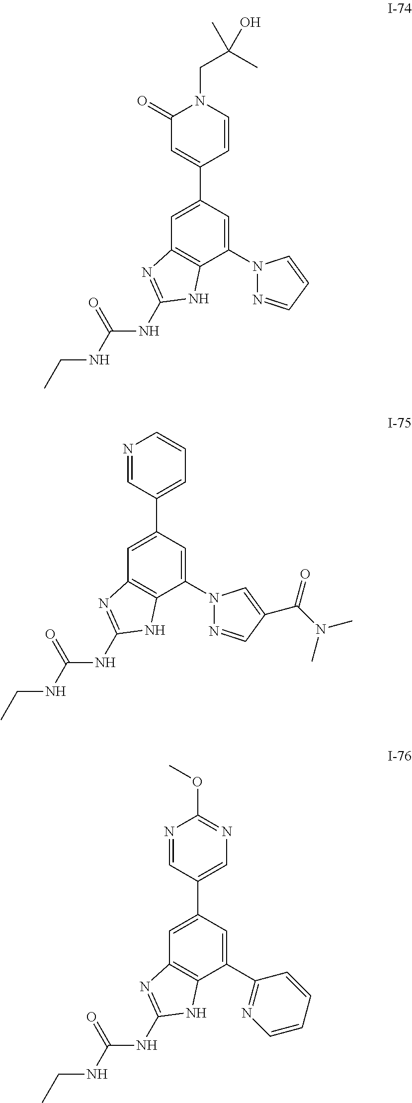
C1=C(C2=CC(=O)N(CC(C)(O)C)C=C2)C=C(N2N=CC=C2)C2=C1N=C(NC(NCC)=O)N2.C1=C(C2=CC=CN=C2)C=C(N2N=CC(C(N(C)C)=O)=C2)C2=C1N=C(NC(NCC)=O)N2.C1=C(C2=CN=C(OC)N=C2)C=C(C2=NC=CC=C2)C2=C1N=C(NC(NCC)=O)N2
